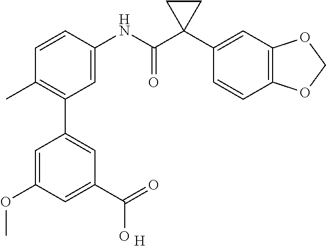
C1=C(NC(C2(C3=CC4=C(C=C3)OCO4)CC2)=O)C=CC(C)=C1C1=CC(C(O)=O)=CC(OC)=C1.[H]
